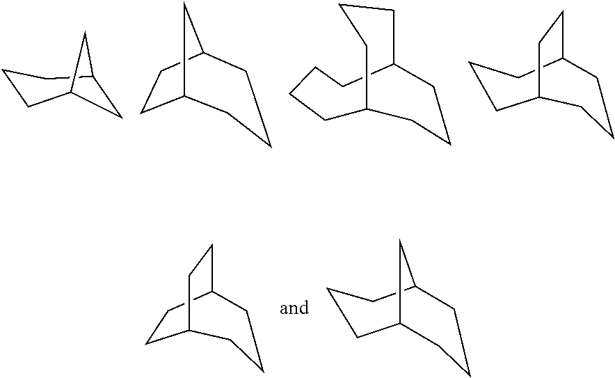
C1C2CCCC1C2.C12CCC(C1)CCC2.C1C2CCCC(CCC1)CCC2.C1C2CCC(CC1)CCC2.C1CC2CCC1CCC2.C1CCC2CCCC1C2
